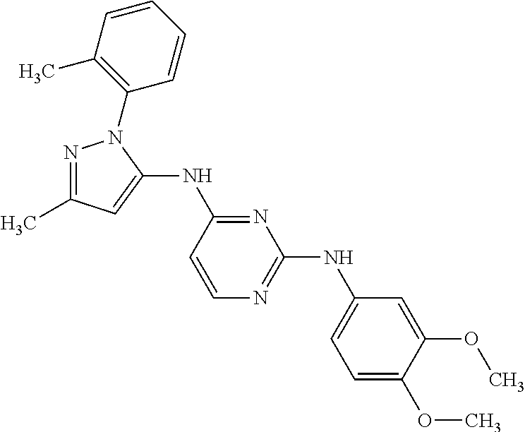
N1=C(C)C=C(NC2=NC(NC3=CC=C(OC)C(OC)=C3)=NC=C2)N1C1=C(C)C=CC=C1
